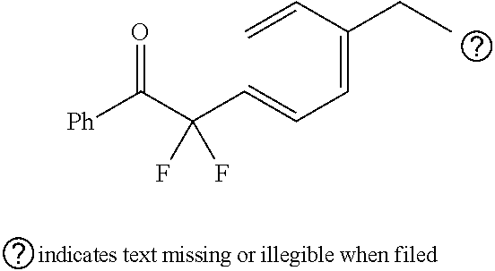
C(=C)C(=CC=CC(C([Ph])=O)(F)F)CC
